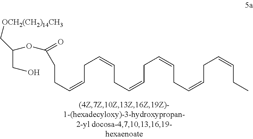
[OCH2(CH2)14CH3]CC(CO)OC(=O)CCC=CCC=CCC=CCC=CCC=CCC=CCC
